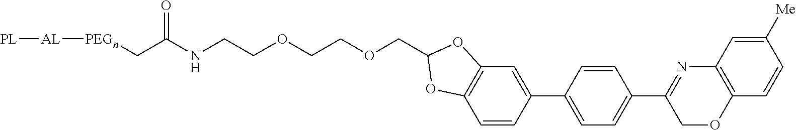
[PL][AL][PEGn]CC(NCCOCCOCC1OC2=C(C=CC(C3=CC=C(C4=NC5=C(OC4)C=CC([Me])=C5)C=C3)=C2)O1)=O
